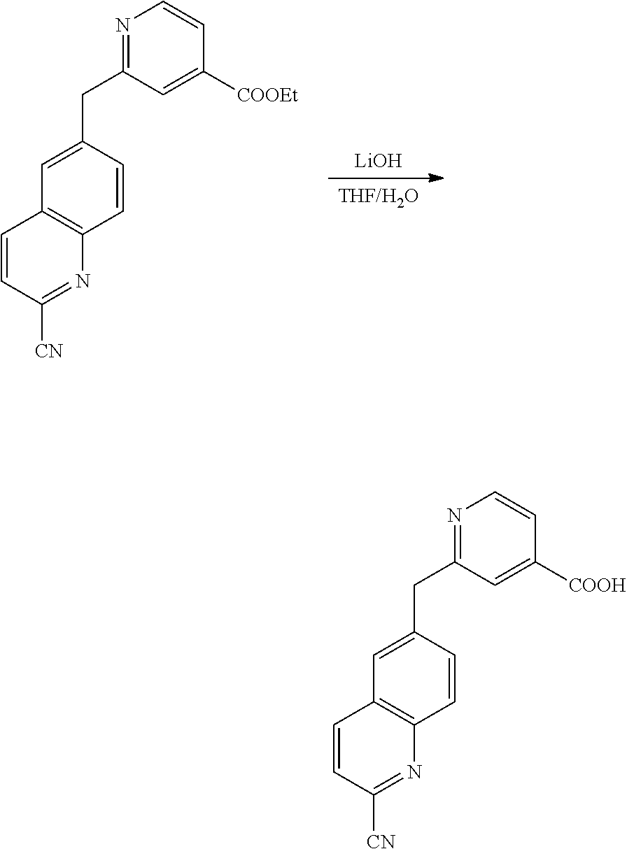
[THF/H2O].[LiOH].N1=C(CC2=CC3=C(C=C2)N=C([CN])C=C3)C=C([COOEt])C=C1.N1=C(CC2=CC3=C(C=C2)N=C([CN])C=C3)C=C([COOH])C=C1
